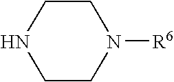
N1CCN([R6])CC1
